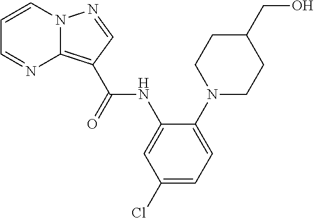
N1=CC=CN2C1=C(C(NC1=CC(Cl)=CC=C1N1CCC(CO)CC1)=O)C=N2
